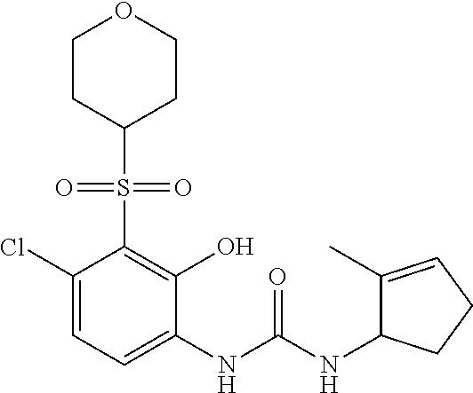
C1(Cl)=CC=C(NC(NC2C(C)=CCC2)=O)C(O)=C1S(=O)(=O)C1CCOCC1
